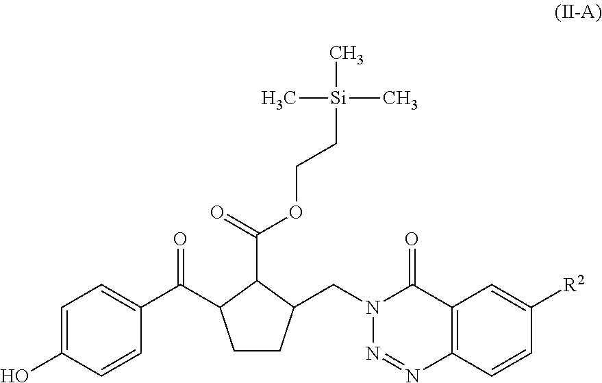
C1CC(CN2N=NC3=C(C2=O)C=C([R2])C=C3)C(C(=O)OCC[Si](C)(C)C)C1C(C1=CC=C(O)C=C1)=O
